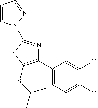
C1=CN(C2=NC(C3=CC=C(Cl)C(Cl)=C3)=C(SC(C)C)S2)N=C1
